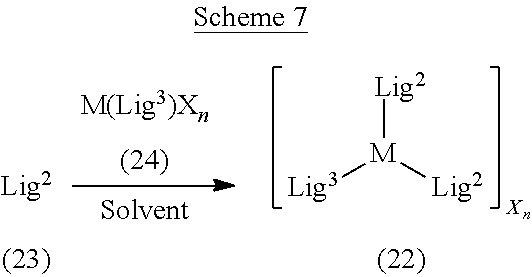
[Lig3][M]([Lig2])[Lig2]
